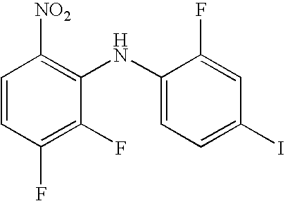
C1=CC(F)=C(F)C(NC2=CC=C(I)C=C2F)=C1[NO2]
